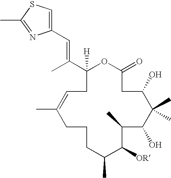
C1(=O)OC([H])(C(C)=CC2=CSC(C)=N2)CC=C(C)CCCC(C)C([OR])C(C)C(O)C(C)(C)C(O)C1
